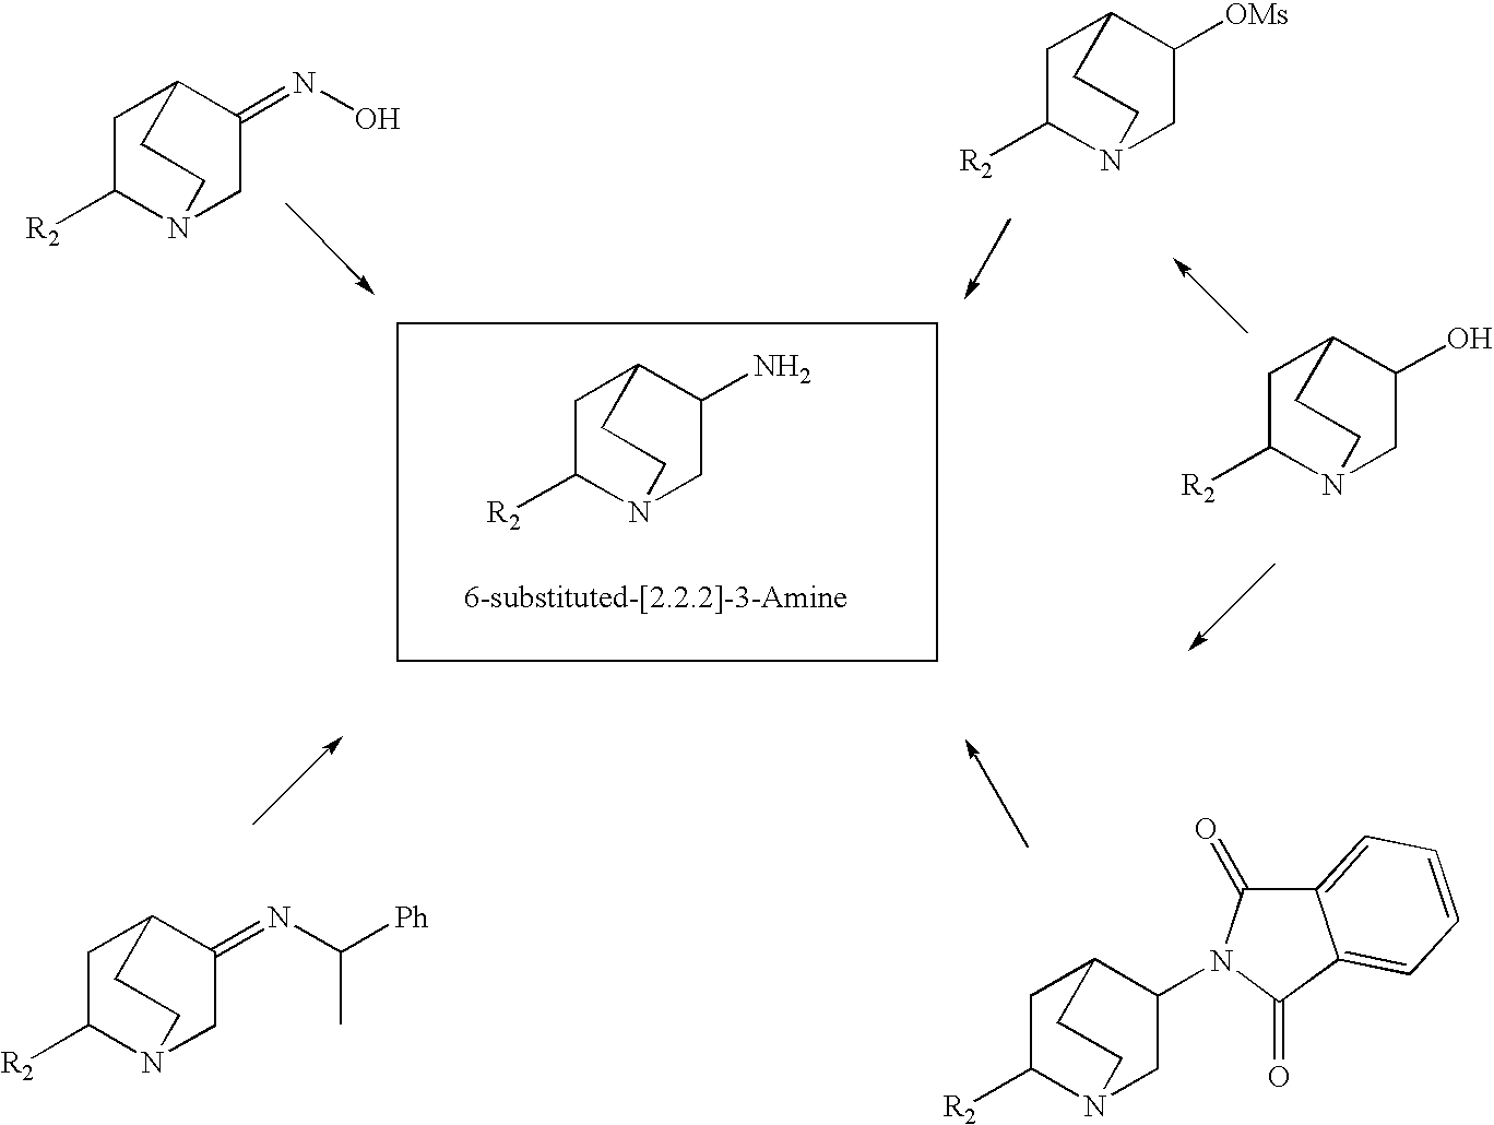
C1C([R2])N2CC(N)C1CC2.C1C([R2])N2CC([OMs])C1CC2.C1C([R2])N2CC(=NO)C1CC2.C1C([R2])N2CC(O)C1CC2.C1C([R2])N2CC(=NC([Ph])C)C1CC2.C1C([R2])N2CC(N3C(=O)C4=CC=CC=C4C3=O)C1CC2
